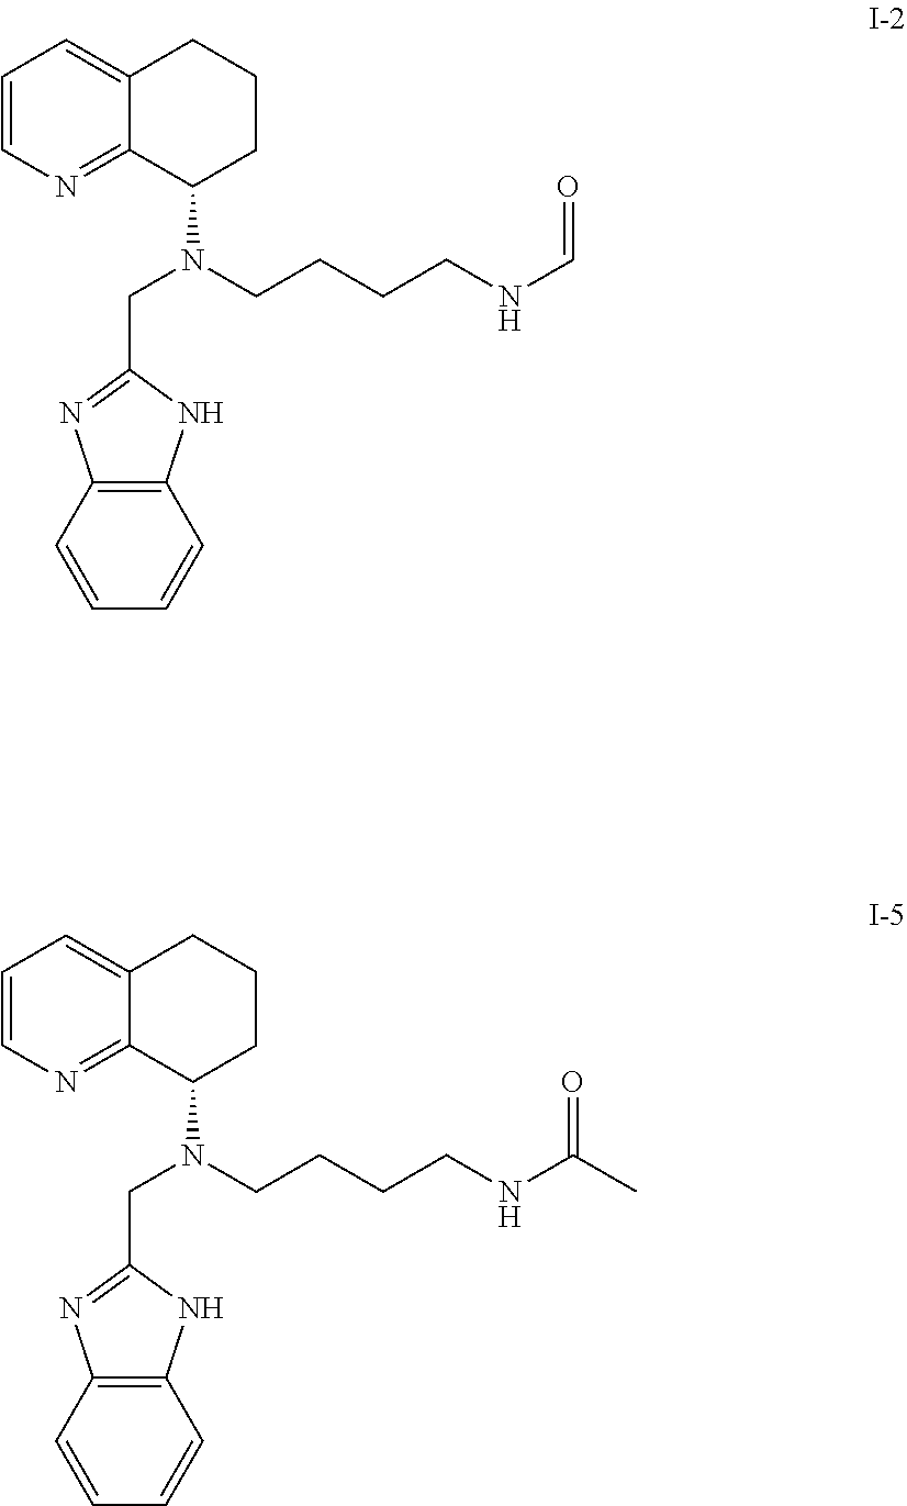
C1=CN=C2C(=C1)CCCC2N(CCCCNC=O)CC1=NC2=C(N1)C=CC=C2.C1=CN=C2C(=C1)CCCC2N(CCCCNC(=O)C)CC1=NC2=C(N1)C=CC=C2
